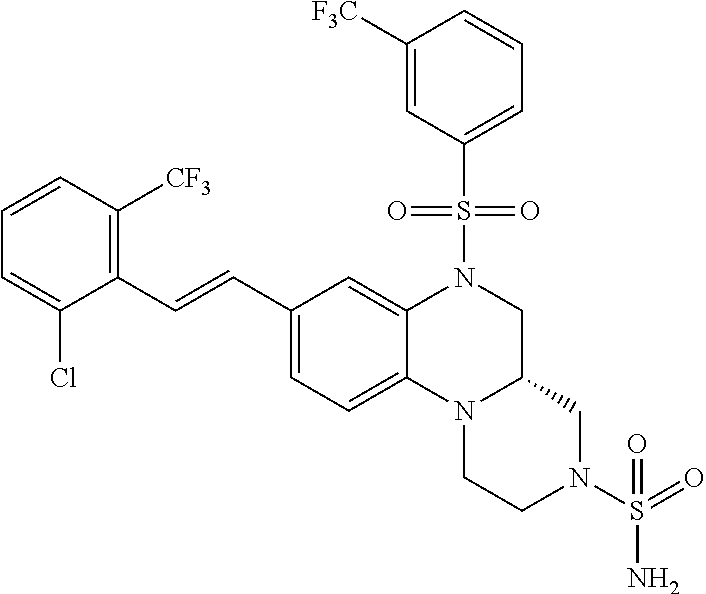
C(C1=CC=C2C(=C1)N(S(=O)(=O)C1=CC=CC([F3C])=C1)CC1N2CCN(S(N)(=O)=O)C1)=CC1=C([CF3])C=CC=C1Cl
